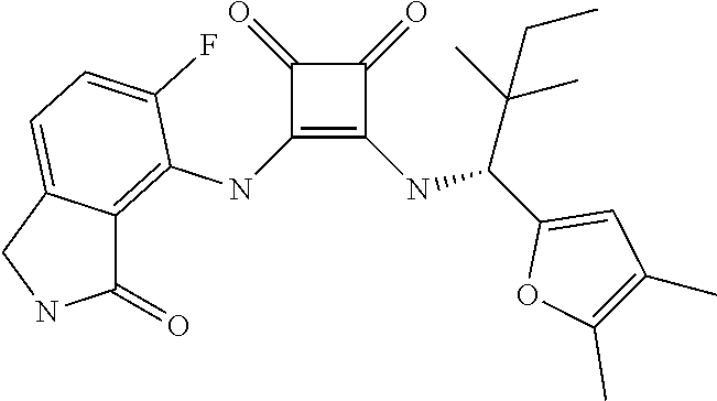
C1(NC2=C3C(=CC=C2F)CNC3=O)=C(NC(C2=CC(C)=C(C)O2)C(C)(C)CC)C(=O)C1=O
